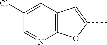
C12=C(C=C(Cl)C=N1)C=C(C)O2
